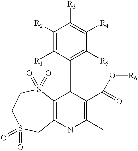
C1([R2])=C([R1])C(C2C3=C(NC(C)=C2C(=O)O[R6])CS(=O)(=O)CCS3(=O)=O)=C([R5])C([R4])=C1[R3]
